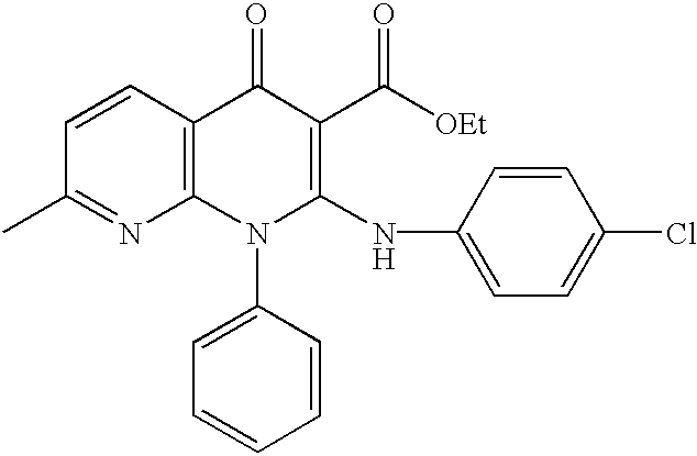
C1=CC2=C(N=C1C)N(C1=CC=CC=C1)C(NC1=CC=C(Cl)C=C1)=C(C([OEt])=O)C2=O
